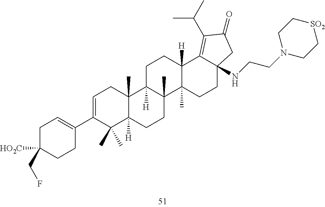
C1=C(C2=CCC([HO2C])(CF)CC2)C(C)(C)C2([H])C(C)(C1)C1([H])C(C)(CC2)C2(C)C([H])(CC1)C1=C(C(C)C)C(=O)CC1(NCCN1CC[SO2]CC1)CC2
